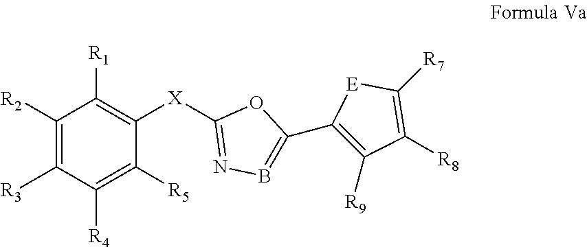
B1=C(C2=C([R9])C([R8])=C([R7])[E]2)OC([X]C2=C([R1])C([R2])=C([R3])C([R4])=C2[R5])=N1
